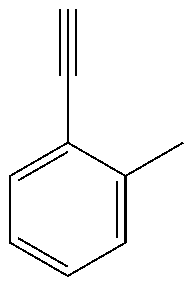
C1=C(C#C)C(C)=CC=C1
